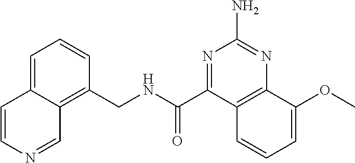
C1=C2C(=C(CNC(=O)C3=NC(N)=NC4=C3C=CC=C4OC)C=C1)C=NC=C2
